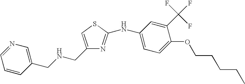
C1(CNCC2=CN=CC=C2)=CSC(NC2=CC=C(OCCCCC)C(C(F)(F)F)=C2)=N1
